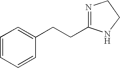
C1=CC=CC(CCC2=NCCN2)=C1
